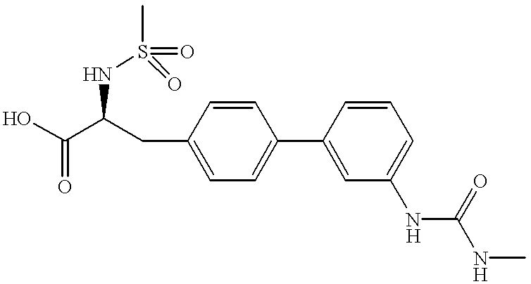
N(C(C(O)=O)CC1=CC=C(C2=CC(NC(=O)NC)=CC=C2)C=C1)S(=O)(=O)C
